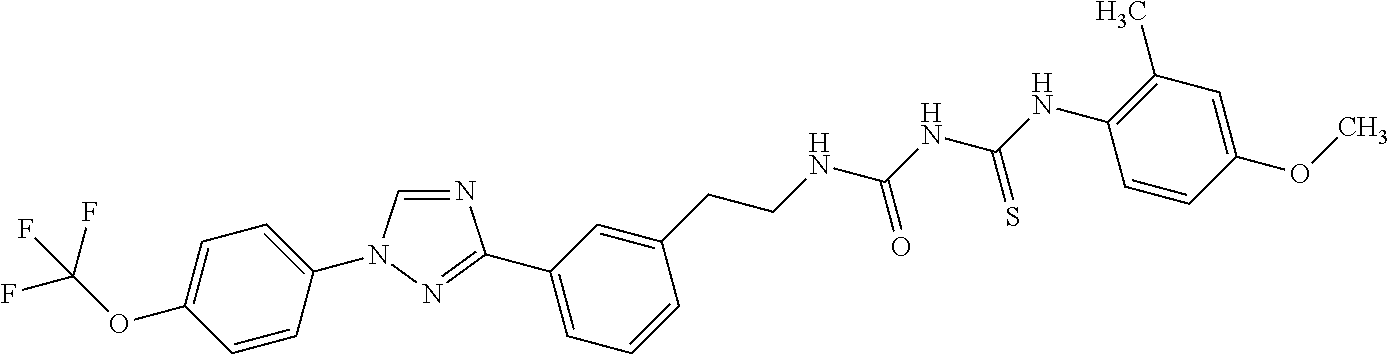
C1=NC(C2=CC=CC(CCNC(NC(NC3=C(C)C=C(OC)C=C3)=S)=O)=C2)=NN1C1=CC=C(OC(F)(F)F)C=C1
